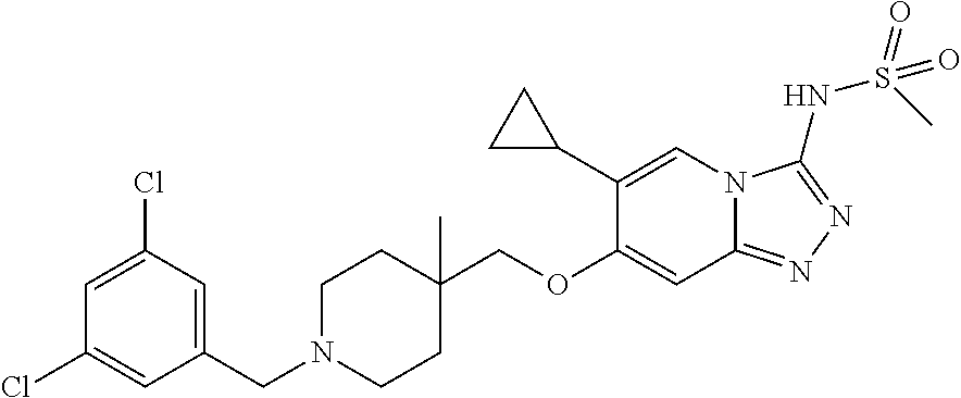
C1(C2CC2)=CN2C(=NN=C2NS(=O)(C)=O)C=C1OCC1(C)CCN(CC2=CC(Cl)=CC(Cl)=C2)CC1
